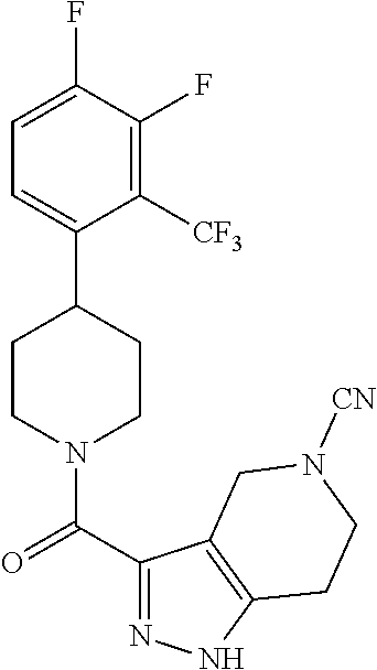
C1=C(F)C(F)=C([CF3])C(C2CCN(C(C3=NNC4=C3CN([CN])CC4)=O)CC2)=C1
